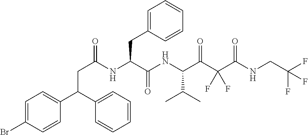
C(C(NC(C(NC(C(C(C(NCC(F)(F)F)=O)(F)F)=O)C(C)C)=O)CC1=CC=CC=C1)=O)C(C1=CC=C(Br)C=C1)C1=CC=CC=C1
